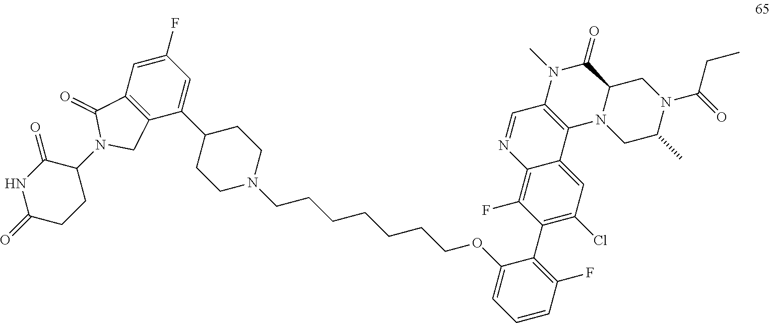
C12=C(C(=O)N(C3CCC(=O)NC3=O)C1)C=C(F)C=C2C1CCN(CCCCCCCOC2=CC=CC(F)=C2C2=C(Cl)C=C3C(=C2F)N=CC2=C3N3C(C(=O)N2C)CN(C(=O)CC)C(C)C3)CC1
